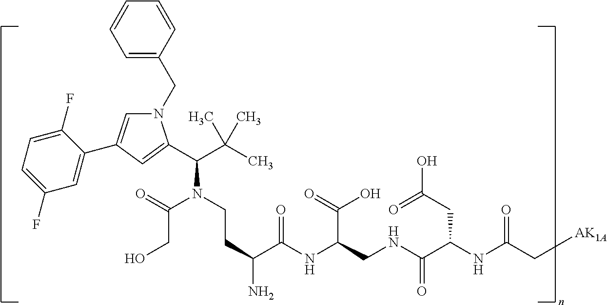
N1(CC2=CC=CC=C2)C=C(C2=CC(F)=CC=C2F)C=C1C(C(C)(C)C)N(CCC(C(NC(CNC(C(NC(C[AK1A])=O)CC(O)=O)=O)C(=O)O)=O)N)C(=O)CO
